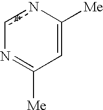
c1nC([Me])=CC([Me])=N1
